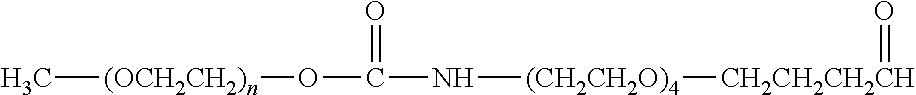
C[(OCH2CH2)n]OC(=O)N[(CH2CH2O)4][CH2CH2CH2CH]=O
